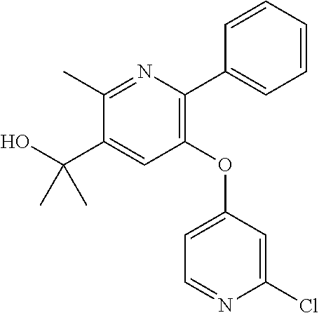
C1(C)=NC(C2=CC=CC=C2)=C(OC2=CC=NC(Cl)=C2)C=C1C(O)(C)C
